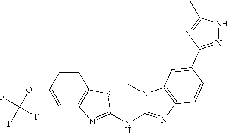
O(C1=CC2=C(C=C1)SC(NC1=NC3=C(N1C)C=C(C1=NNC(C)=N1)C=C3)=N2)C(F)(F)F
